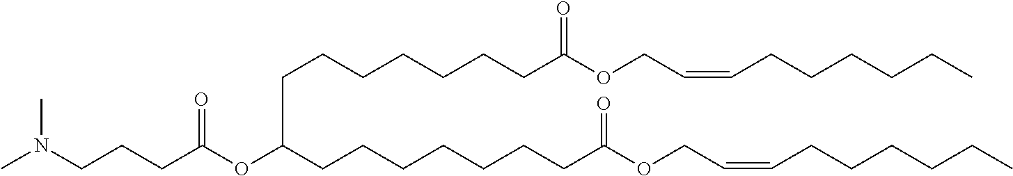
N(CCCC(OC(CCCCCCCC(OCC=CCCCCCC)=O)CCCCCCCC(OCC=CCCCCCC)=O)=O)(C)C
